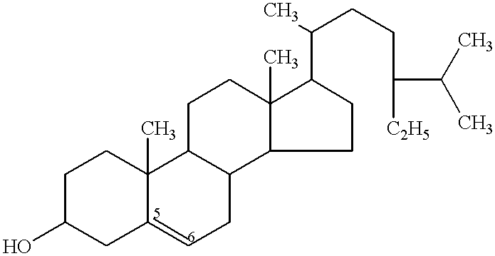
C1C(O)CC2=CCC3C(C2(C)C1)CCC1(C)C3CCC1C(CCC([C2H5])C(C)C)C
